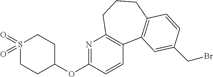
S1(=O)(=O)CCC(OC2=NC3=C(C=C2)C2=C(CCC3)C=CC(CBr)=C2)CC1
